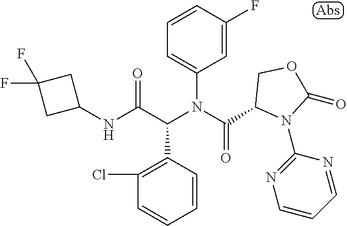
C1(NC(C(N(C(=O)C2N(C3=NC=CC=N3)C(=O)OC2)C2=CC=CC(F)=C2)C2=C(Cl)C=CC=C2)=O)CC(F)(F)C1
